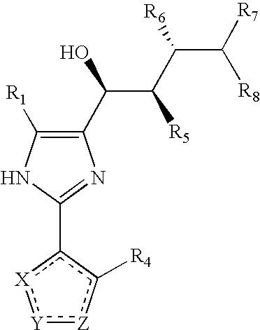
C1([R1])=C(C(C([R5])C([R6])C([R7])[R8])O)N=C(c2[X]:[Y]:[Z]c2[R4])N1
